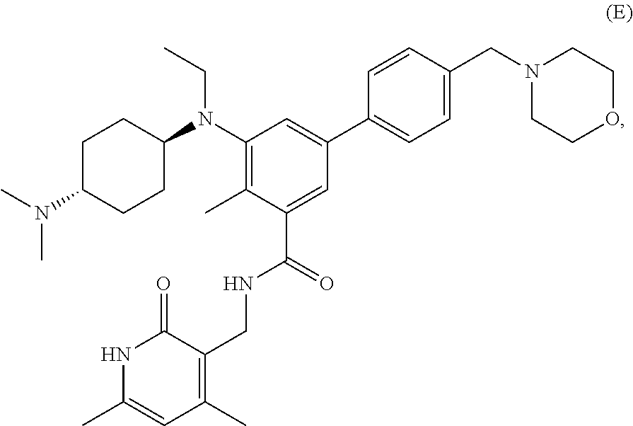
C1(N(C2CCC(N(C)C)CC2)CC)=C(C)C(C(NCC2=C(C)C=C(C)NC2=O)=O)=CC(C2=CC=C(CN3CCOCC3)C=C2)=C1
